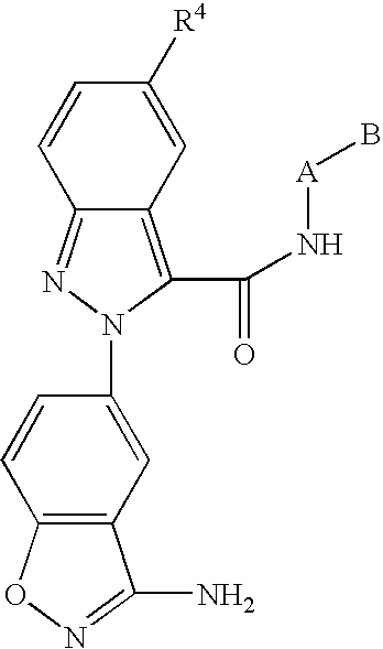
C12=C(C(N[A]B)=O)N(C3=CC4=C(C=C3)ON=C4N)N=C1C=CC([R4])=C2
